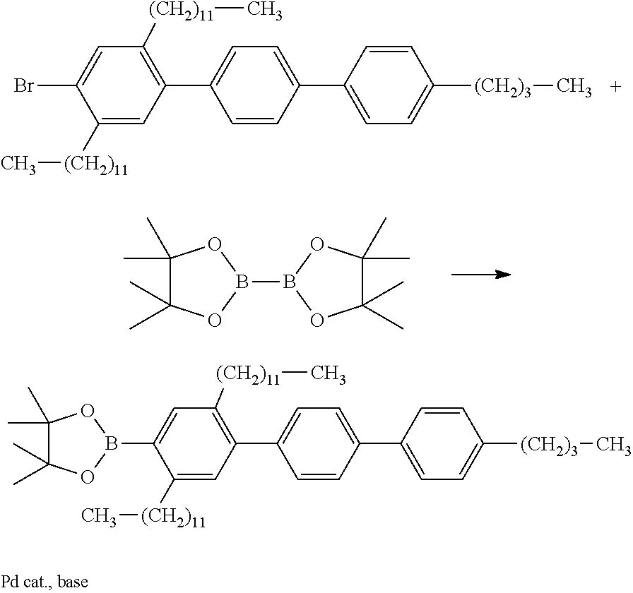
C1(Br)=CC([(CH2)11]C)=C(C2=CC=C(C3=CC=C([(CH2)3]C)C=C3)C=C2)C=C1[(CH2)11]C.B1(B2OC(C)(C)C(C)(C)O2)OC(C)(C)C(C)(C)O1.C1(B2OC(C)(C)C(C)(C)O2)=CC([(CH2)11]C)=C(C2=CC=C(C3=CC=C([(CH2)3]C)C=C3)C=C2)C=C1[(CH2)11]C
